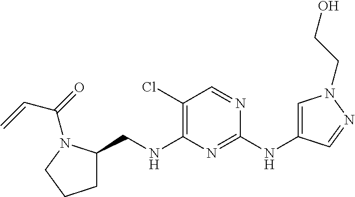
C1(Cl)=C(NCC2CCCN2C(=O)C=C)N=C(NC2=CN(CCO)N=C2)N=C1
